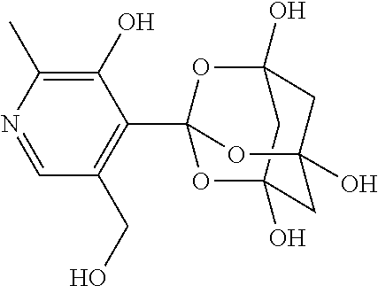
C12(O)CC3(O)CC(O)(C1)OC(C1=C(CO)C=NC(C)=C1O)(O2)O3
